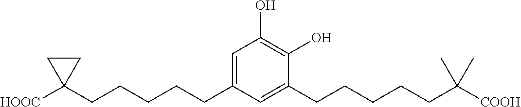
C1=C(CCCCCC2([HOOC])CC2)C=C(CCCCCC([COOH])(C)C)C(O)=C1O
